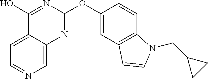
C1=C2C(=CN=C1)N=C(OC1=CC3=C(C=C1)N(CC1CC1)C=C3)N=C2O
